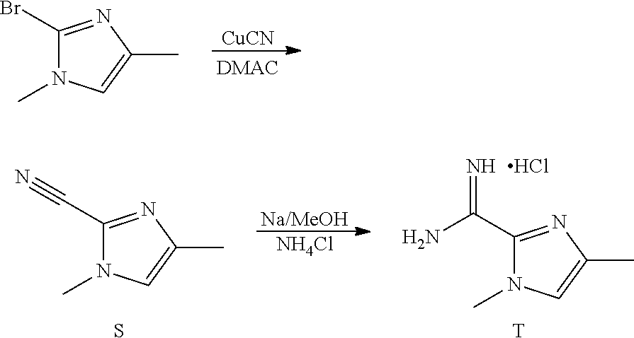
[Na/MeOH].[NH4Cl].C1(C(N)=N)=NC(C)=CN1C.Cl.C1(C#N)=NC(C)=CN1C.[T].S.[CuCN].C1(Br)=NC(C)=CN1C
